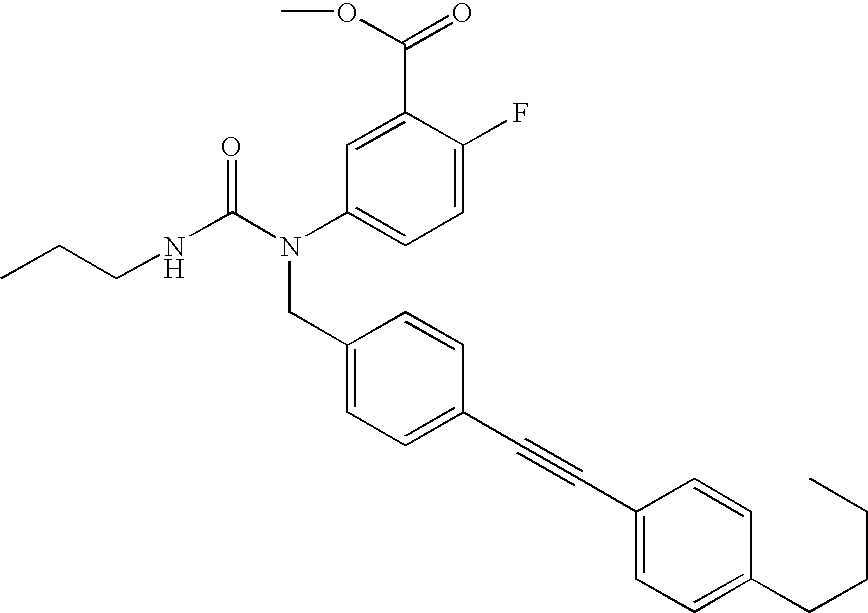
C1=C(F)C(C(OC)=O)=CC(N(C(NCCC)=O)CC2=CC=C(C#CC3=CC=C(CCCC)C=C3)C=C2)=C1
